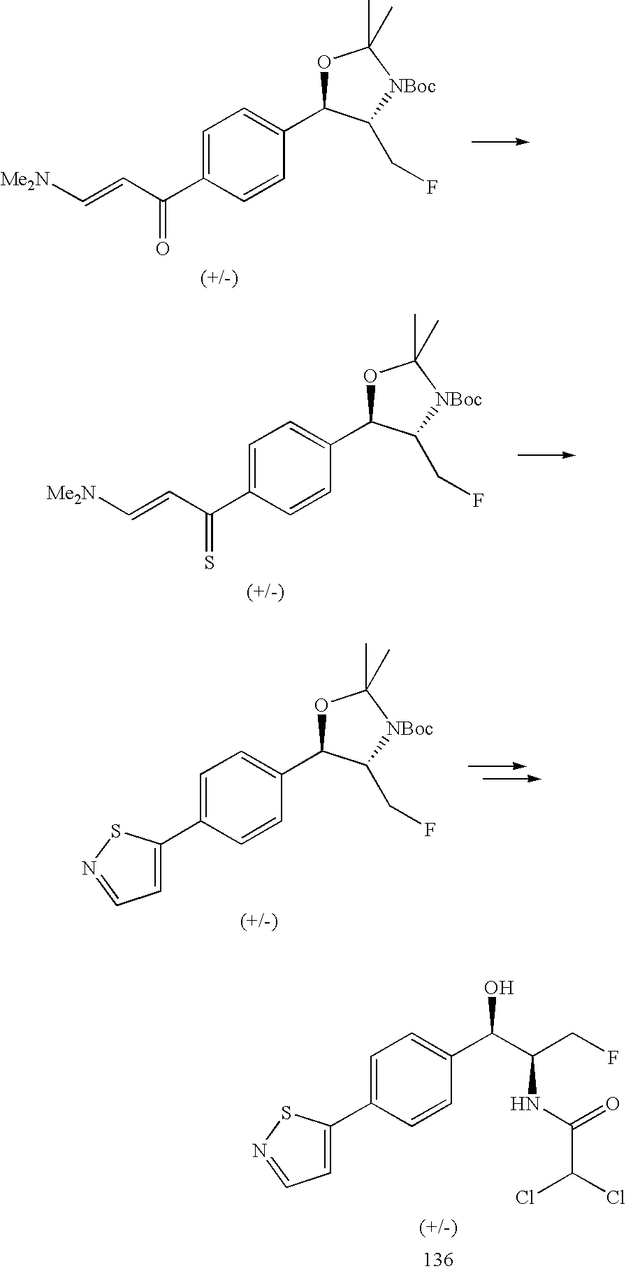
C1=C(C(C=C[Me2N])=O)C=CC(C2OC(C)(C)[NBoc]C2CF)=C1.C1=C(C(C=C[Me2N])=S)C=CC(C2OC(C)(C)[NBoc]C2CF)=C1.C1=C(C2=CC=NS2)C=CC(C2OC(C)(C)[NBoc]C2CF)=C1.C1=C(C2=CC=NS2)C=CC(C(O)C(CF)NC(=O)C(Cl)Cl)=C1
